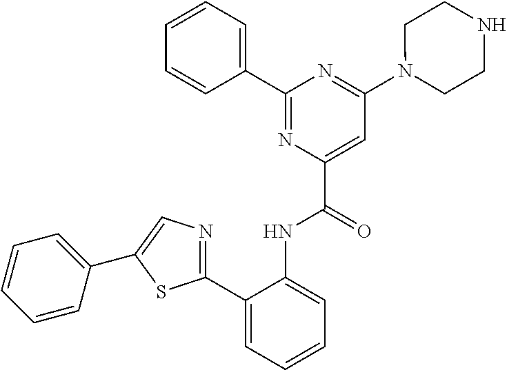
C1=CC=CC(C2=NC(C(=O)NC3=CC=CC=C3C3=NC=C(C4=CC=CC=C4)S3)=CC(N3CCNCC3)=N2)=C1
